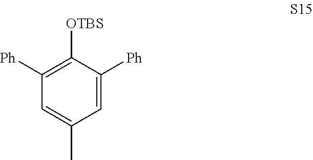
C1=C(C)C=C([Ph])C([OTBS])=C1[Ph]
